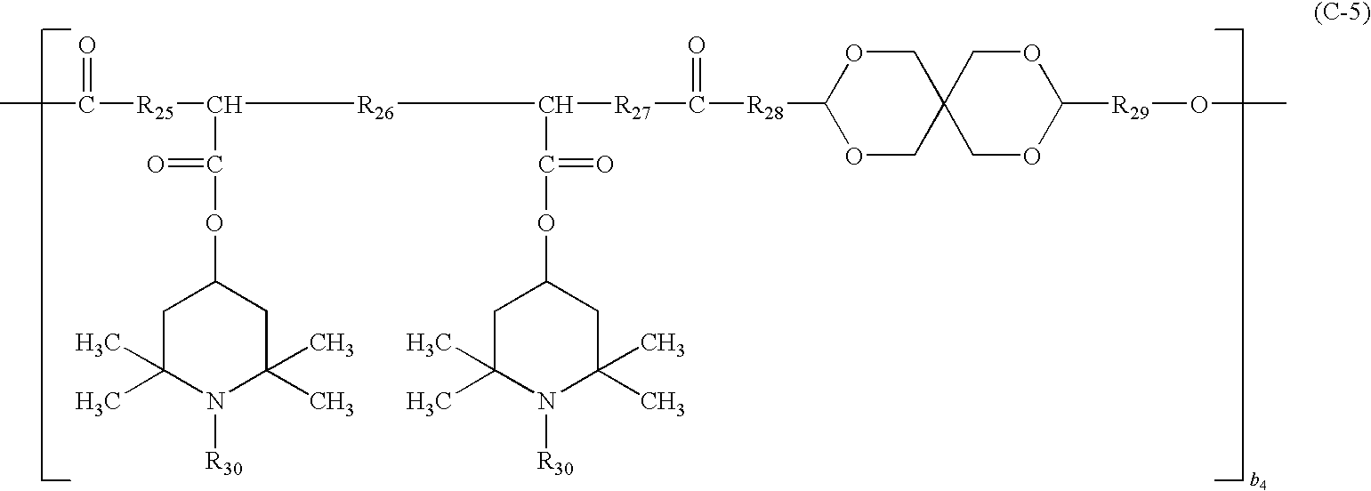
CC([R25]C(C(OC1CC(C)(C)N([R30])C(C)(C)C1)=O)[R26]C([R27]C([R28]C1OCC2(CO1)COC([R29]OC)OC2)=O)C(OC1CC(C)(C)N([R30])C(C)(C)C1)=O)=O
